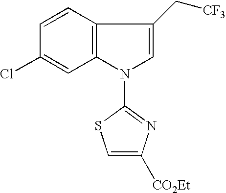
C12=C(C=CC(Cl)=C1)C(C[CF3])=CN2C1=NC([CO2Et])=CS1
